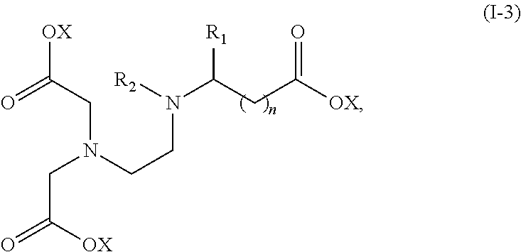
C(N([R2])C(CC([OX])=O)[R1])CN(CC(=O)[OX])CC([OX])=O
